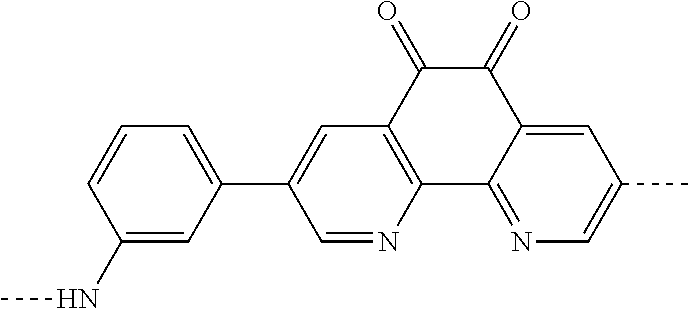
C1=NC2=C(C=C1C1=CC=CC(NC)=C1)C(=O)C(=O)C1=CC(C)=CN=C21
